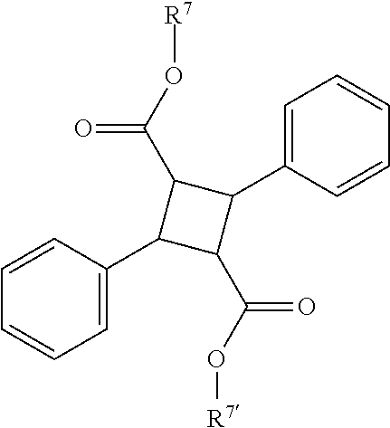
C1=C(C2C(C(O[R7])=O)C(C3=CC=CC=C3)C2C(O[R7])=O)C=CC=C1
